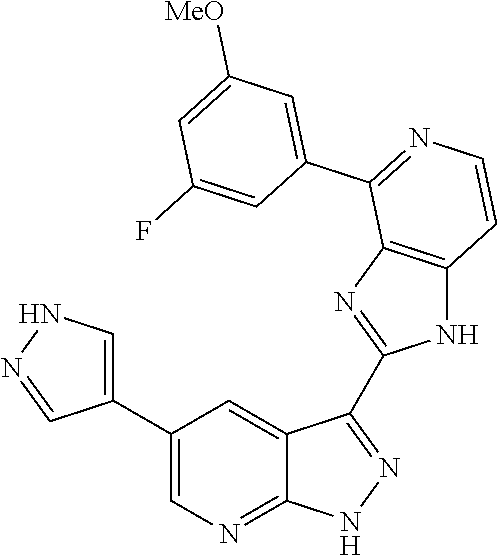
C1(C2=CN=C3C(=C2)C(C2=NC4=C(N2)C=CN=C4C2=CC([MeO])=CC(F)=C2)=NN3)=CNN=C1
